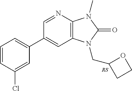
C1(C2=CC=CC(Cl)=C2)=CC2=C(N=C1)N(C)C(=O)N2CC1CCO1
